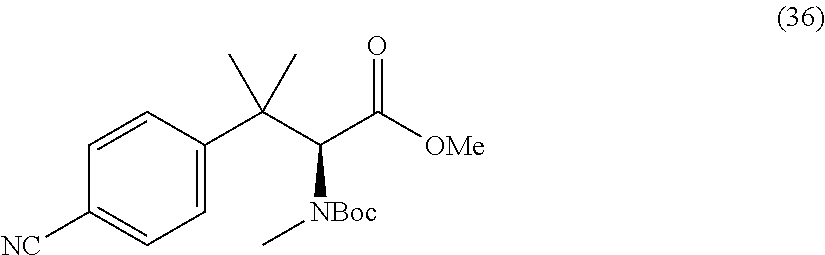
C1=C(C(C(C([OMe])=O)[NBoc]C)(C)C)C=CC([NC])=C1
